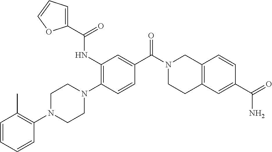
C1=CC=CC(N2CCN(C3=C(NC(C4=CC=CO4)=O)C=C(C(N4CCC5=C(C4)C=CC(C(=O)N)=C5)=O)C=C3)CC2)=C1C
